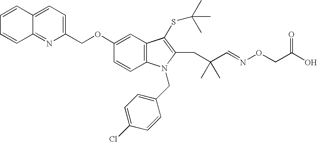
C1=CC2=CC=C(COC3=CC4=C(C=C3)N(CC3=CC=C(Cl)C=C3)C(CC(C=NOCC(O)=O)(C)C)=C4SC(C)(C)C)N=C2C=C1
